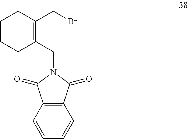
C1CCC(CN2C(=O)C3=C(C2=O)C=CC=C3)=C(CBr)C1
